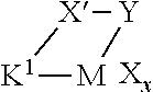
[M]1[Y][X][K1]1.[Xx]
